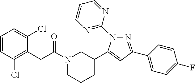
C1=CC(Cl)=C(CC(N2CCCC(C3=CC(C4=CC=C(F)C=C4)=NN3C3=NC=CC=N3)C2)=O)C(Cl)=C1
